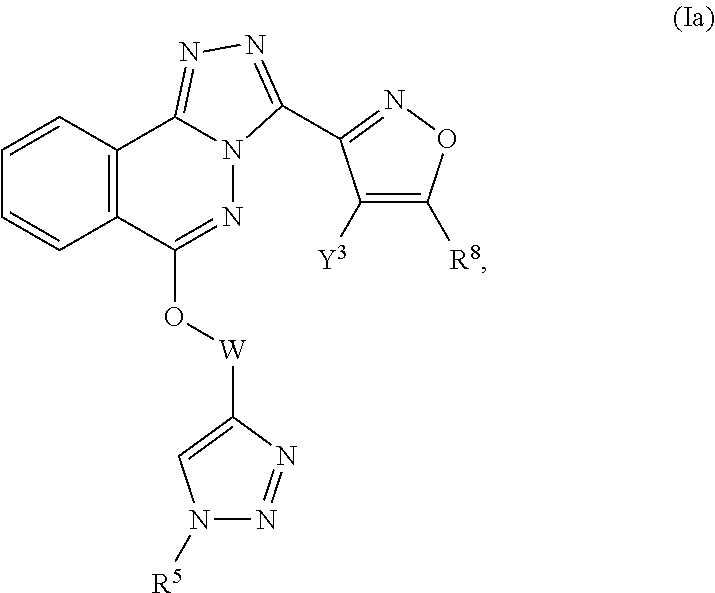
C12=C(C(O[W]C3=CN([R5])N=N3)=NN3C1=NN=C3C1=NOC([R8])=C1[Y3])C=CC=C2
